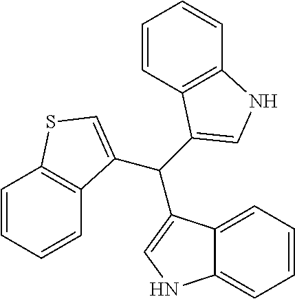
C12=CC=CC=C1NC=C2C(C1=CSC2=C1C=CC=C2)C1=CNC2=C1C=CC=C2
